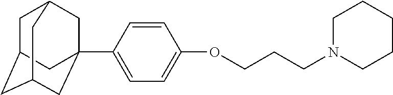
C1C2CC3CC(C4=CC=C(OCCCN5CCCCC5)C=C4)(CC1C3)C2
